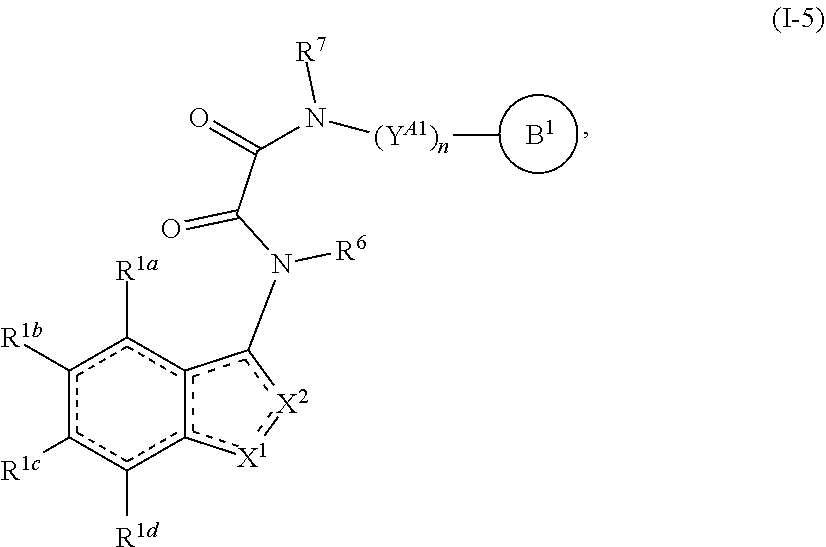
c1([R1b])c([R1c])c([R1d])c2c(c1[R1a])c(N(C(C(=O)N([(YA1)n]C)[R7])=O)[R6])[X2]:[X1]2.[B1]
